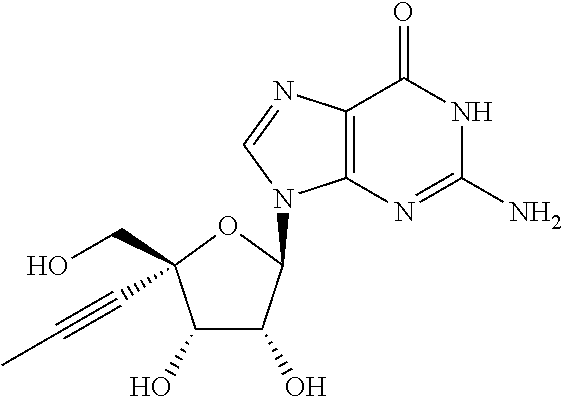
C12=C(N=C(N)NC1=O)N(C1C(O)C(O)C(CO)(C#CC)O1)C=N2
